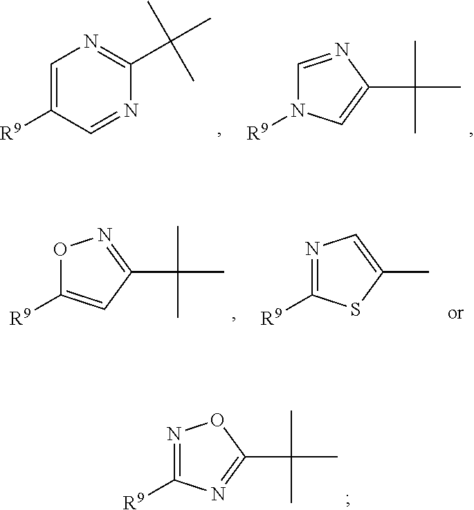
N1=C([R9])N=C(C(C)(C)C)O1.C1=C([R9])C=NC(C(C)(C)C)=N1.C1=NC(C(C)(C)C)=CN1[R9].O1C([R9])=CC(C(C)(C)C)=N1.N1=C([R9])SC(C)=C1
